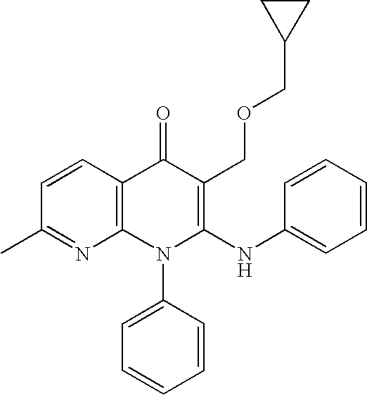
C1(C)=NC2=C(C=C1)C(=O)C(COCC1CC1)=C(NC1=CC=CC=C1)N2C1=CC=CC=C1
